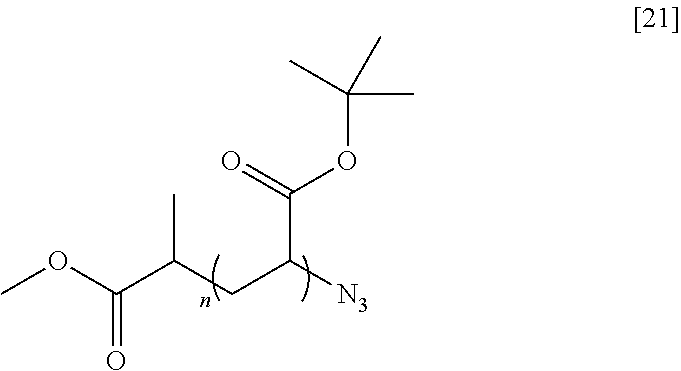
COC(C(CC([N3])C(=O)OC(C)(C)C)C)=O
